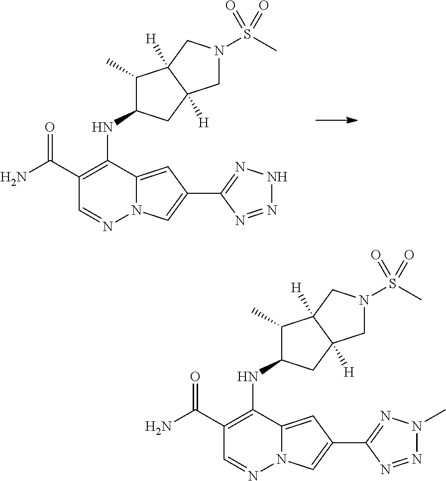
C1(C)C(NC2=C(C(N)=O)C=NN3C2=CC(C2=NNN=N2)=C3)CC2([H])C1([H])CN(S(C)(=O)=O)C2.C1(C)C(NC2=C(C(N)=O)C=NN3C2=CC(C2=NN(C)N=N2)=C3)CC2([H])C1([H])CN(S(C)(=O)=O)C2
